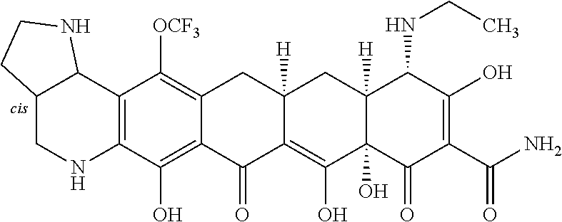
C12=C(O)C3=C(C([OCF3])=C1CC1([H])C(=C(O)C4(O)C([H])(C1)C(NCC)C(O)=C(C(N)=O)C4=O)C2=O)C1C(CN3)CCN1
